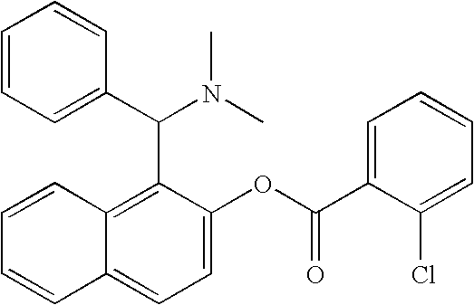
C1=CC=C(C(N(C)C)C2=C3C(=CC=C2OC(C2=CC=CC=C2Cl)=O)C=CC=C3)C=C1
